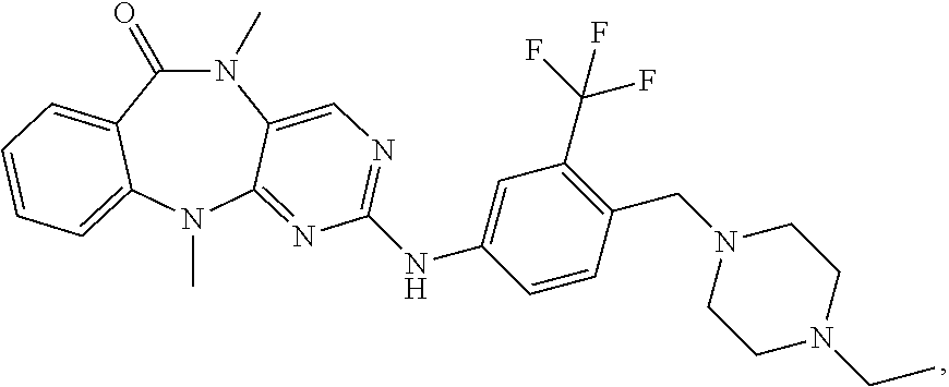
N1(C)C(=O)C2=CC=CC=C2N(C)C2=NC(NC3=CC(C(F)(F)F)=C(CN4CCN(CC)CC4)C=C3)=NC=C12
